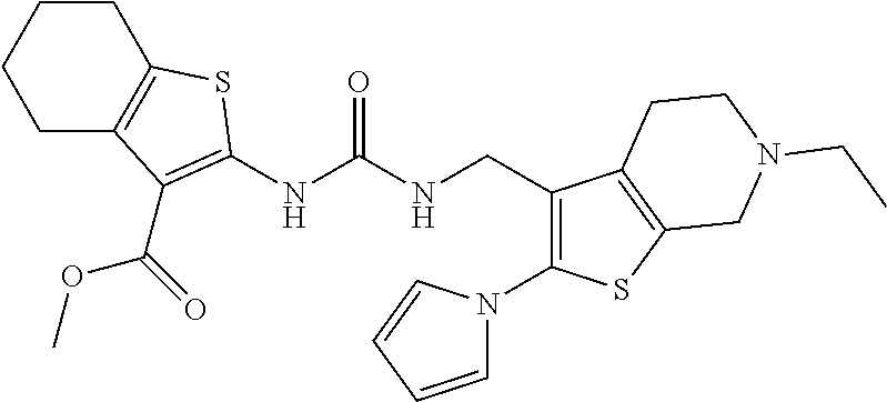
C1C2=C(CCC1)SC(NC(NCC1=C(N3C=CC=C3)SC3=C1CCN(CC)C3)=O)=C2C(OC)=O
